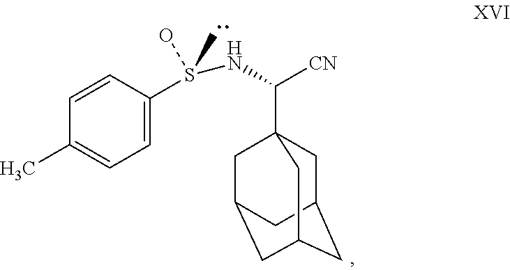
C1=C(S(O)(C)NC([CN])C23CC4CC(CC(C2)C4)C3)C=CC(C)=C1
